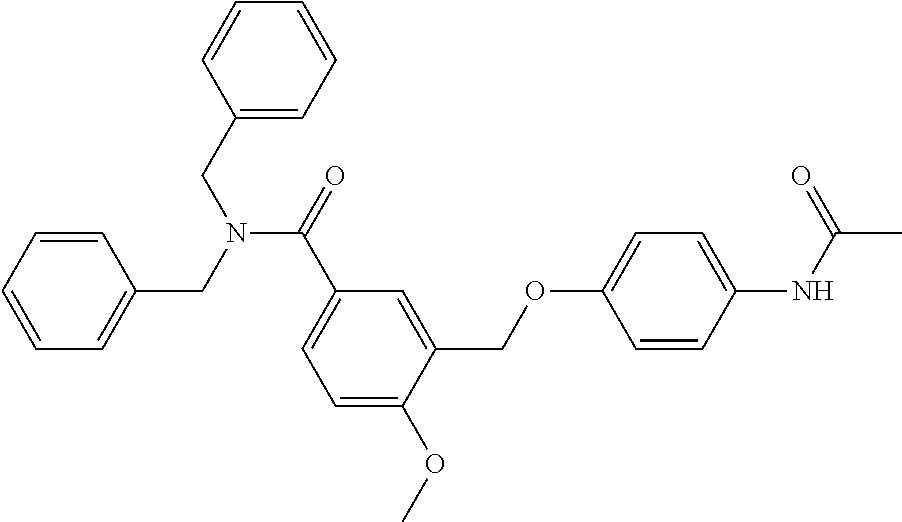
C1(CN(CC2=CC=CC=C2)C(=O)C2=CC=C(OC)C(COC3=CC=C(NC(=O)C)C=C3)=C2)=CC=CC=C1
